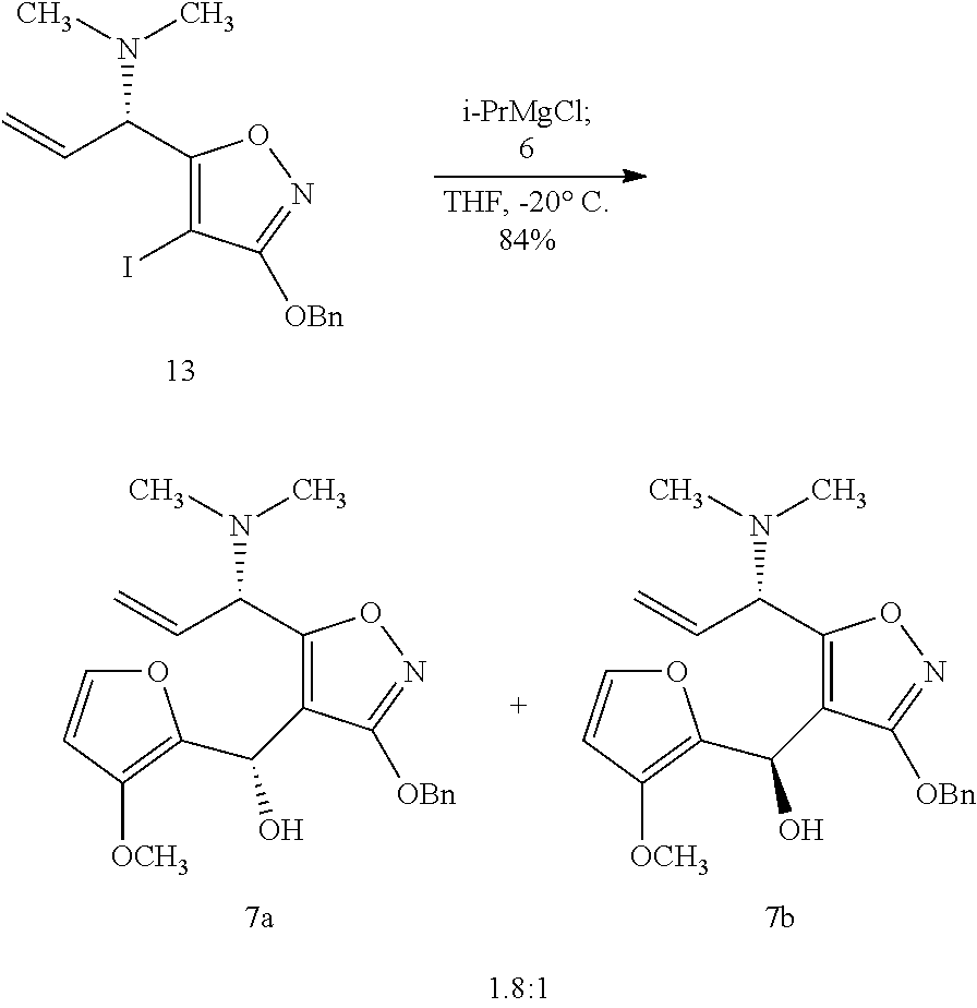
C1(C(C=C)N(C)C)=C(I)C([OBn])=NO1.C1(C(C=C)N(C)C)=C(C(O)C2=C([OCH3])C=CO2)C([OBn])=NO1.C1(C(C=C)N(C)C)=C(C(O)C2=C([OCH3])C=CO2)C([OBn])=NO1
